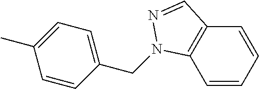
C12=C(C=CC=C1)N(CC1=CC=C(C)C=C1)N=C2
